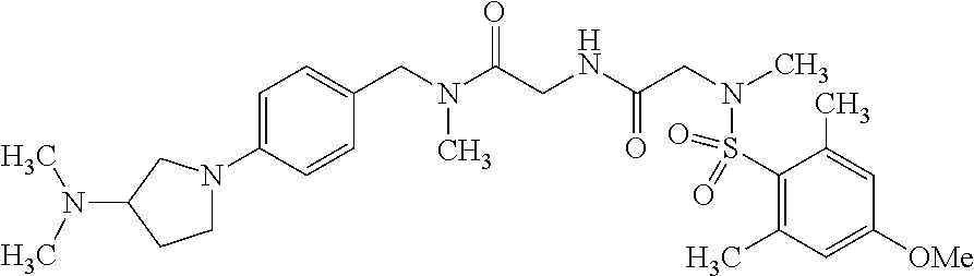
C1=C(N2CCC(N(C)C)C2)C=CC(CN(C(CNC(CN(C)S(=O)(=O)C2=C(C)C=C([OMe])C=C2C)=O)=O)C)=C1
